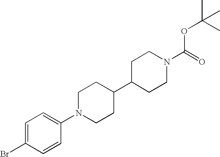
C1=C(Br)C=CC(N2CCC(C3CCN(C(=O)OC(C)(C)C)CC3)CC2)=C1
